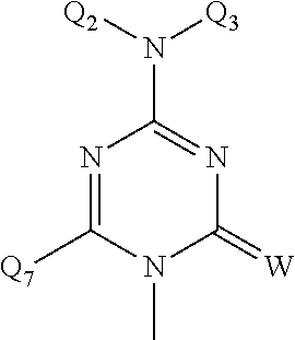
N1=C([Q7])N(C)C(=[W])N=C1N([Q2])[Q3]
